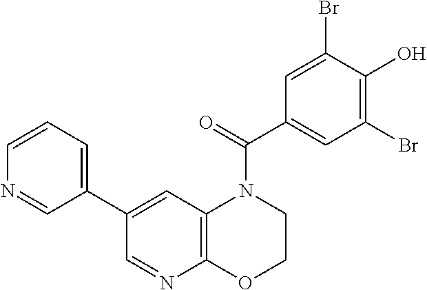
C1(C2=CC=CN=C2)=CC2=C(N=C1)OCCN2C(C1=CC(Br)=C(O)C(Br)=C1)=O
